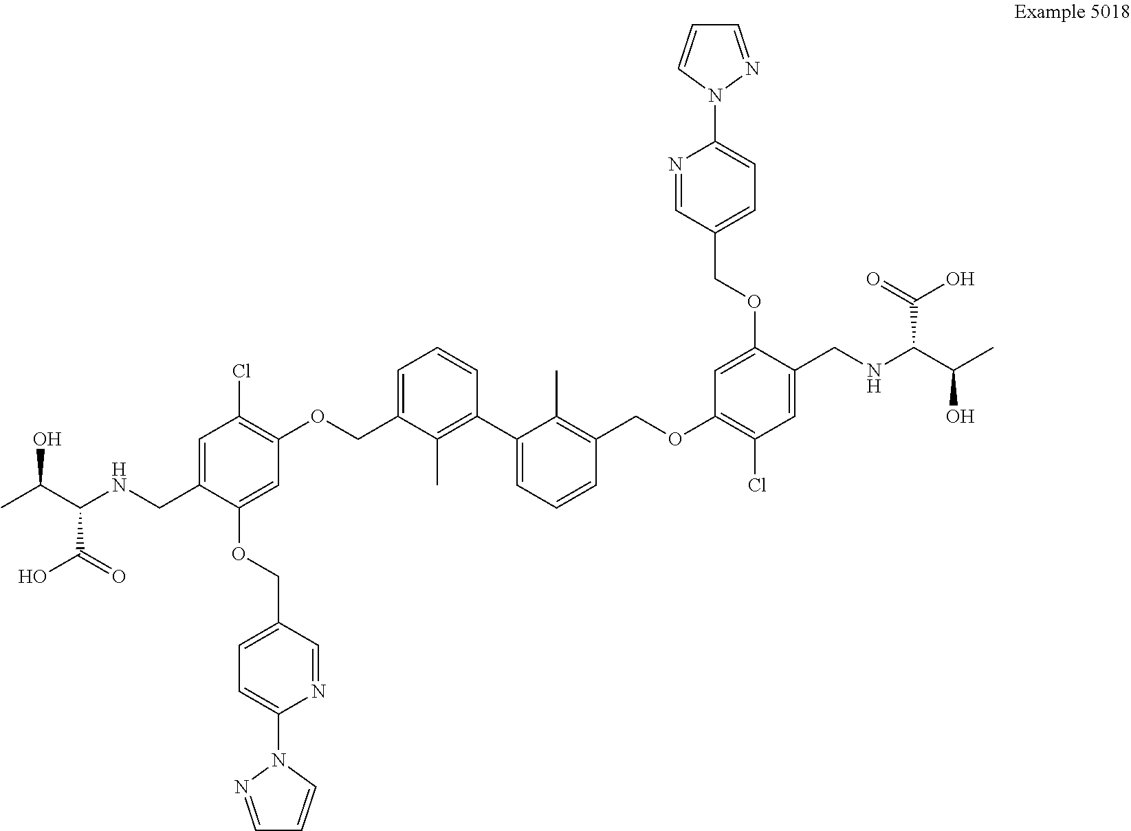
C(C(NCC1=CC(Cl)=C(OCC2=CC=CC(C3=CC=CC(COC4=C(Cl)C=C(CNC(C(O)C)C(O)=O)C(OCC5=CC=C(N6N=CC=C6)N=C5)=C4)=C3C)=C2C)C=C1OCC1=CC=C(N2N=CC=C2)N=C1)C(O)=O)(O)C
